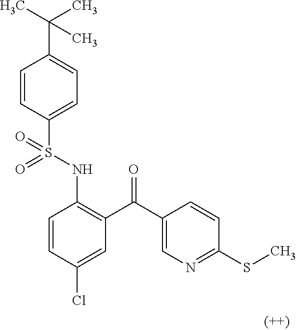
C1=CC(S(NC2=C(C(C3=CN=C(SC)C=C3)=O)C=C(Cl)C=C2)(=O)=O)=CC=C1C(C)(C)C
